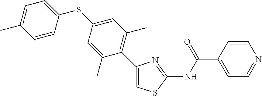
C1(C2=C(C)C=C(SC3=CC=C(C)C=C3)C=C2C)=CSC(NC(C2=CC=NC=C2)=O)=N1
